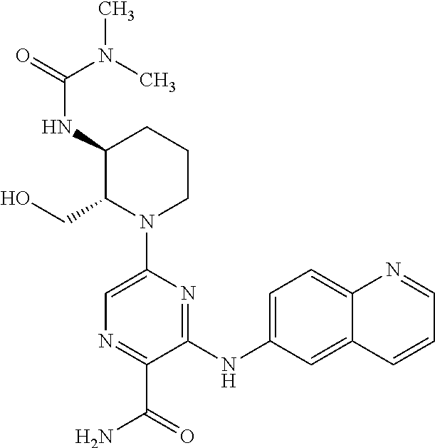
C1(NC(=O)N(C)C)C(CO)N(C2=CN=C(C(N)=O)C(NC3=CC=C4C(=C3)C=CC=N4)=N2)CCC1
